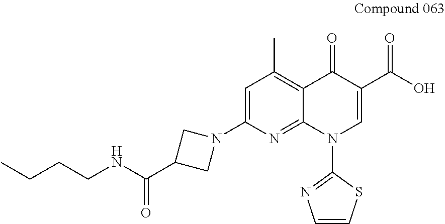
C1=C(N2CC(C(=O)NCCCC)C2)N=C2C(=C1C)C(=O)C(C(=O)O)=CN2C1=NC=CS1
